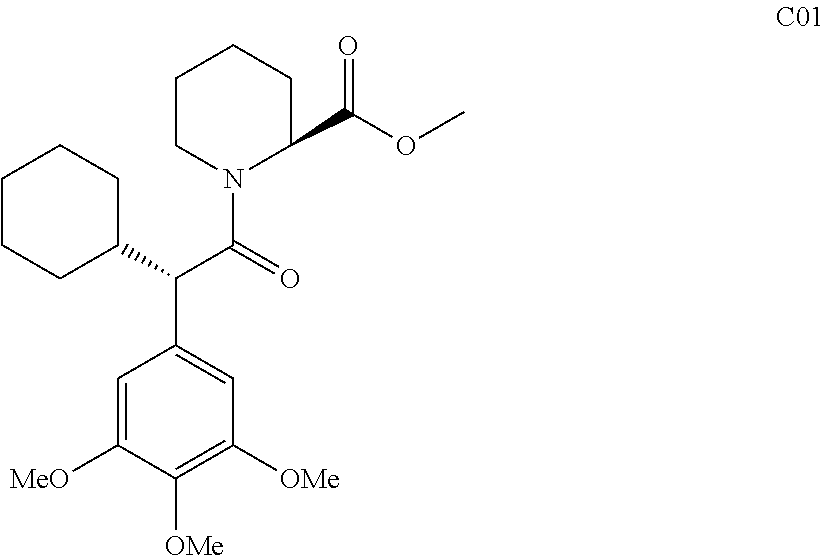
C1=C([MeO])C([OMe])=C([OMe])C=C1C(C1CCCCC1)C(=O)N1C(C(OC)=O)CCCC1
